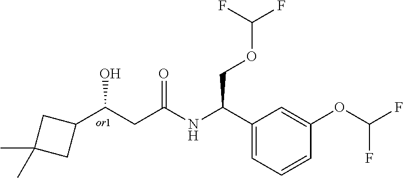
C1(C(CC(=O)NC(C2=CC=CC(OC(F)F)=C2)COC(F)F)O)CC(C)(C)C1
